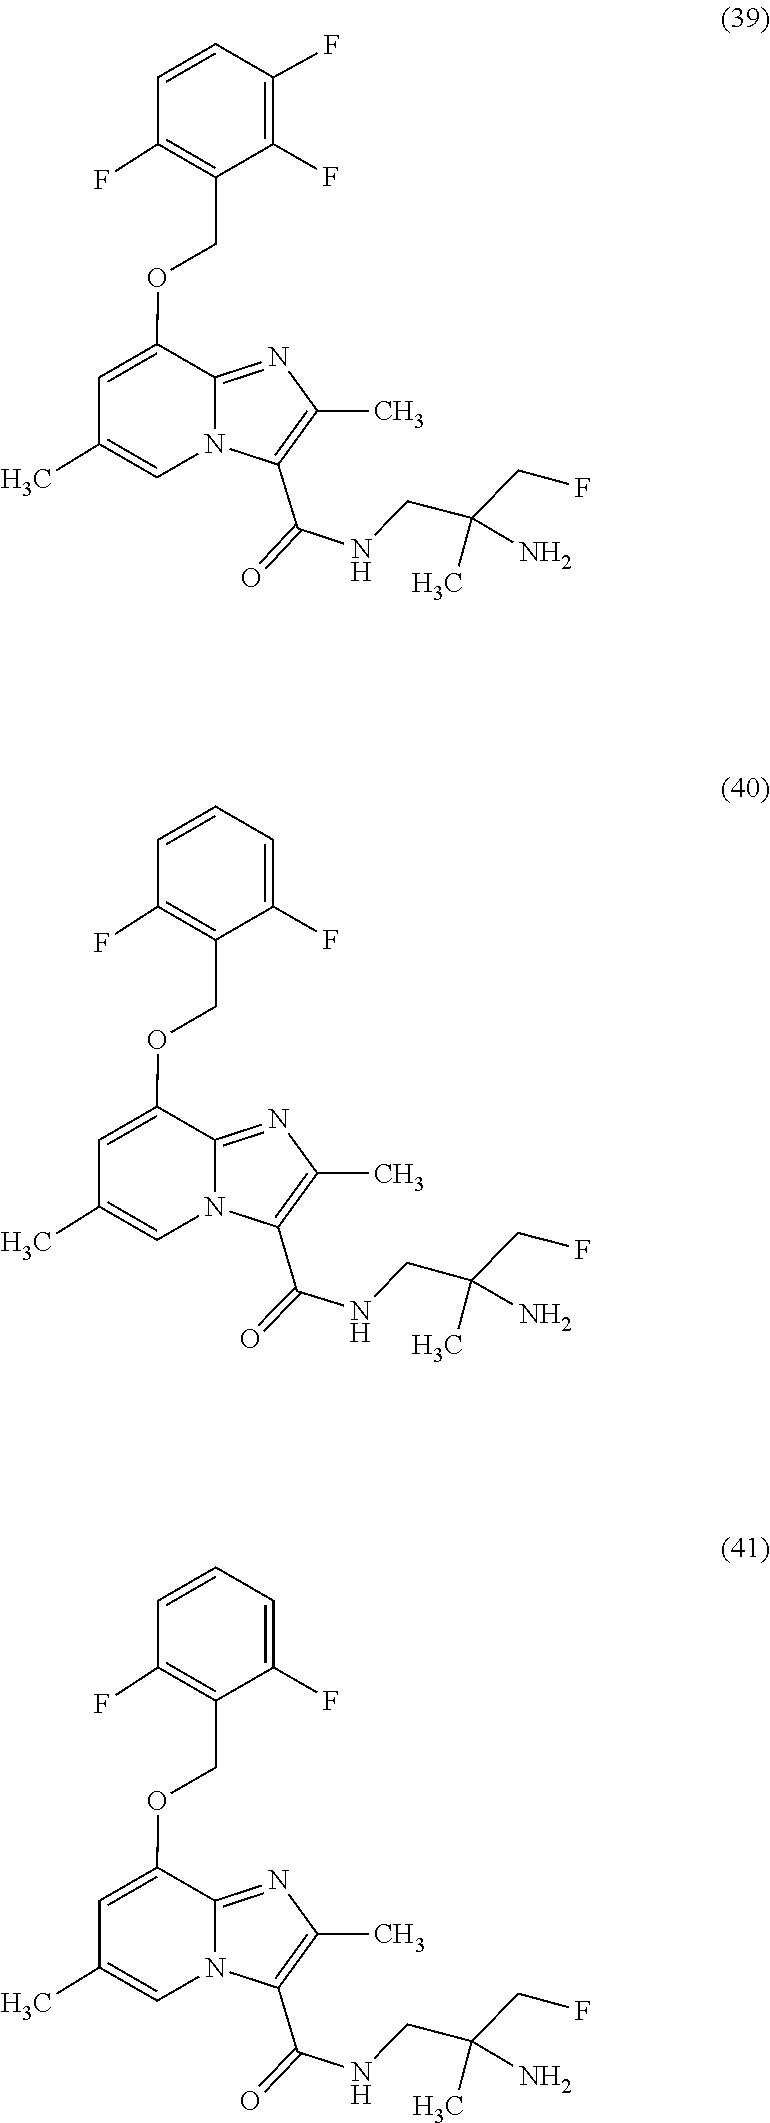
C(C(C)(CF)N)NC(C1=C(C)N=C2C(OCC3=C(F)C=CC(F)=C3F)=CC(C)=CN12)=O.C1(C(=O)NCC(C)(CF)N)=C(C)N=C2C(OCC3=C(F)C=CC=C3F)=CC(C)=CN12.C(=O)(C1=C(C)N=C2N1C=C(C)C=C2OCC1=C(F)C=CC=C1F)NCC(C)(CF)N
